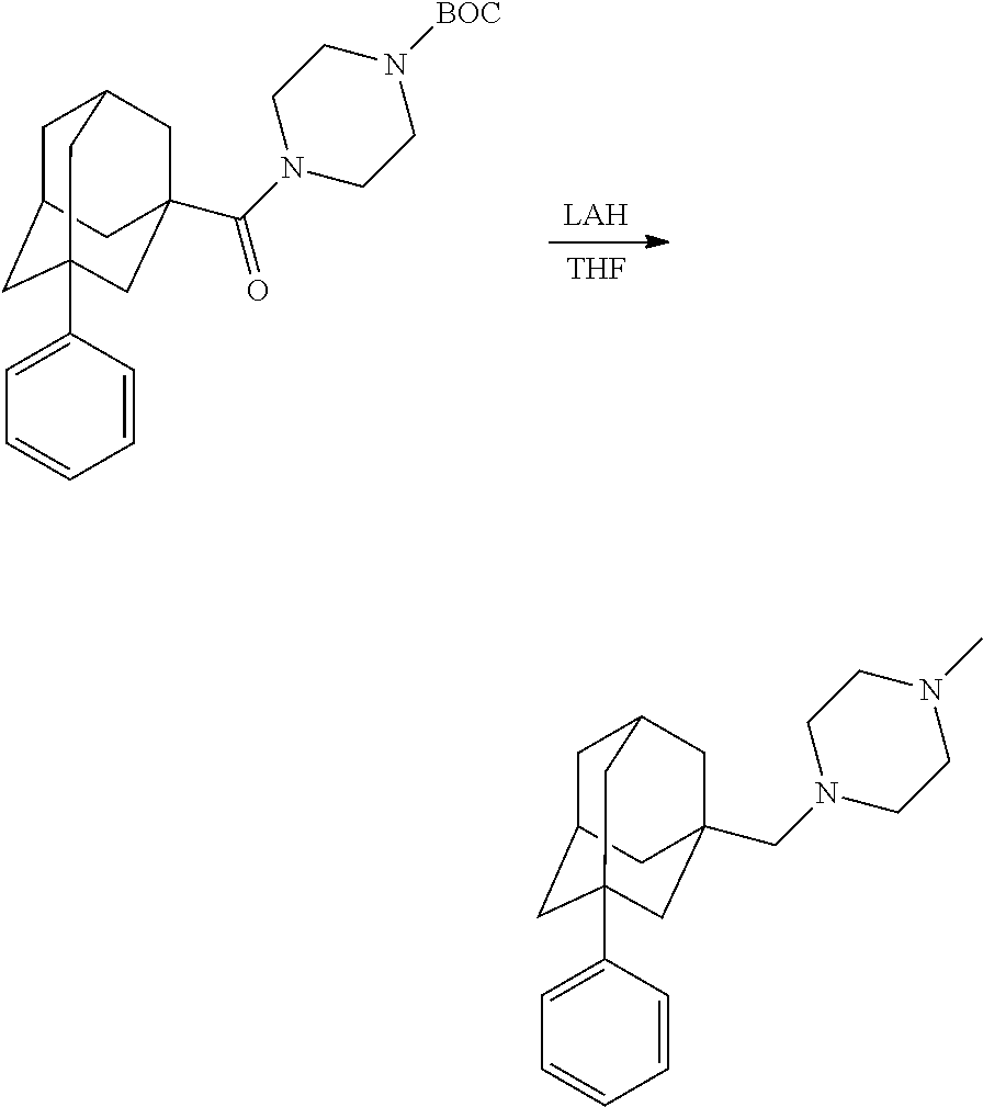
[THF].[LAH].C1C2CC3(C4=CC=CC=C4)CC(C(N4CCN([BOC])CC4)=O)(CC1C3)C2.C1C2CC3(C4=CC=CC=C4)CC(CN4CCN(C)CC4)(CC1C3)C2
